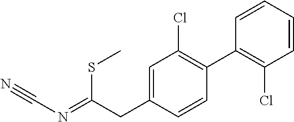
C1=C(CC(=NC#N)SC)C=CC(C2=C(Cl)C=CC=C2)=C1Cl
